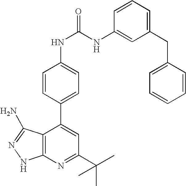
C1(C(C)(C)C)=NC2=C(C(C3=CC=C(NC(=O)NC4=CC(CC5=CC=CC=C5)=CC=C4)C=C3)=C1)C(N)=NN2
